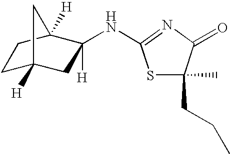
C1C2([H])CC(NC3=NC(=O)C(CCC)(C)S3)([H])C([H])(C1)C2
